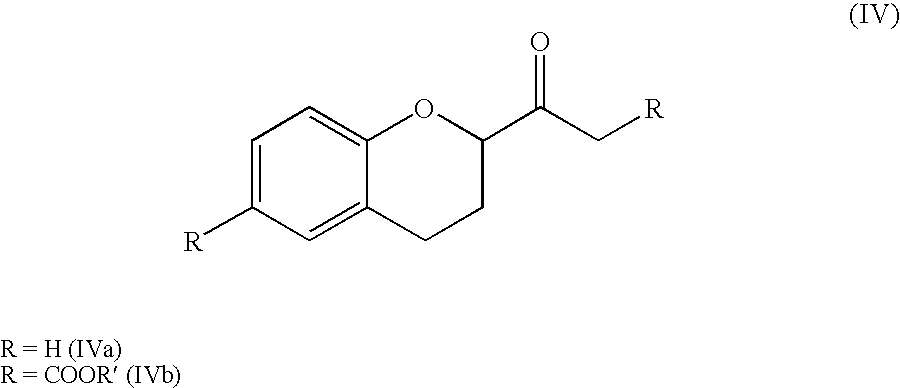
C1=C([R])C=C2C(=C1)OC(C(C[R])=O)CC2
